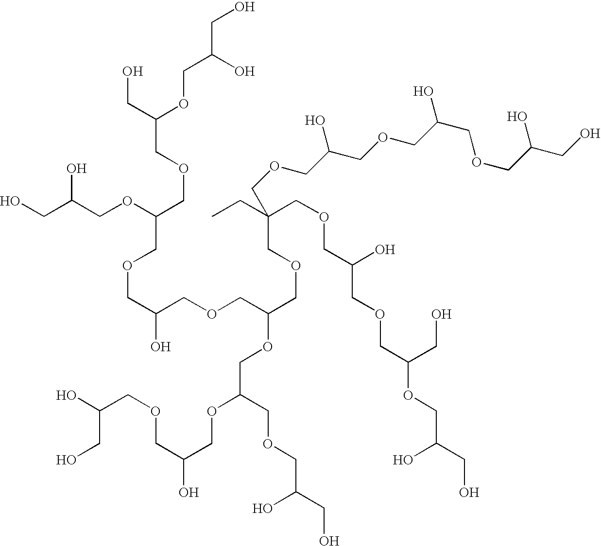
OCC(COC(COCC(CO)OCC(CO)O)COCC(O)COCC(COCC(CC)(COCC(O)COCC(CO)OCC(O)CO)COCC(COCC(COCC(CO)O)O)O)OCC(COCC(O)CO)OCC(O)COCC(CO)O)O
